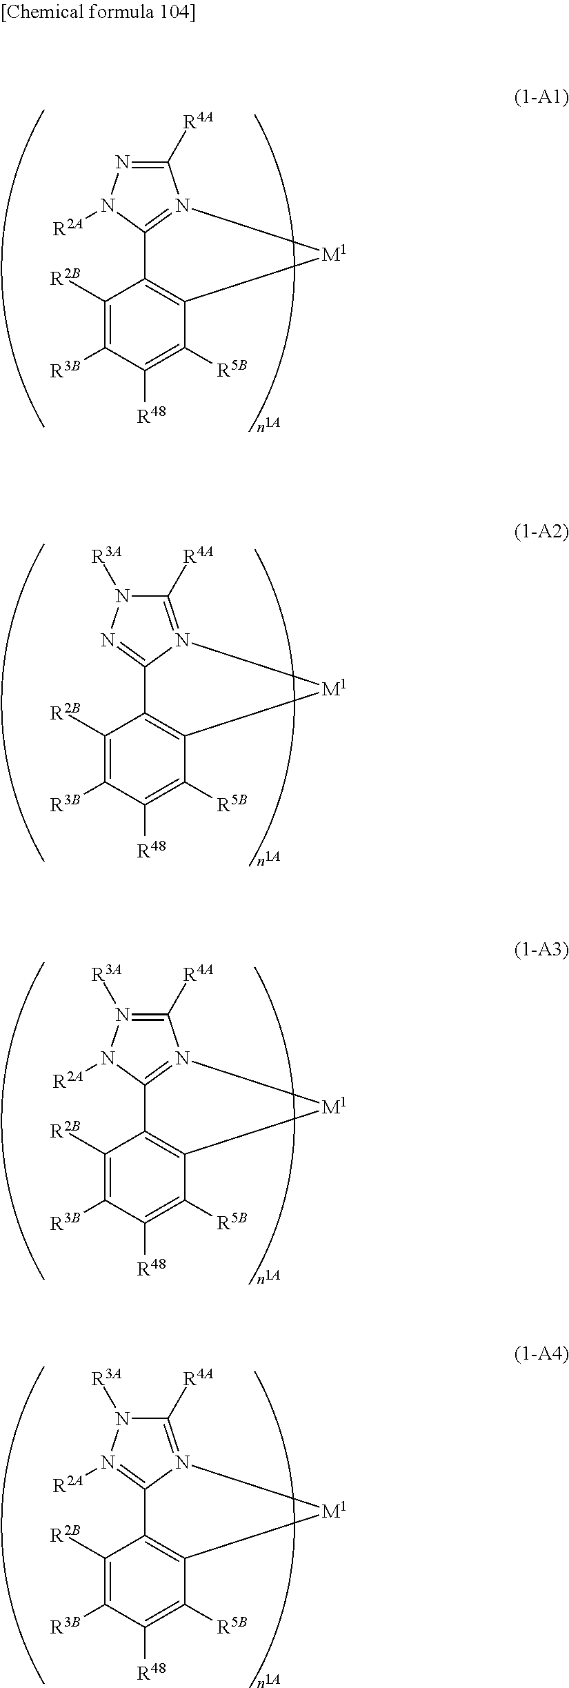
C1([R4A])=NN([R2A])C2=N1[M1]C1=C2C([R2B])=C([R3B])C([R48])=C1[R5B].C1([R4A])=N2C(=NN1[R3A])C1=C(C([R5B])=C([R48])C([R3B])=C1[R2B])[M1]2.C1([R4A])=N([R3A])N([R2A])C2=N1[M1]C1=C2C([R2B])=C([R3B])C([R48])=C1[R5B].C1([R4A])=N2C(=N([R2A])N1[R3A])C1=C(C([R5B])=C([R48])C([R3B])=C1[R2B])[M1]2
